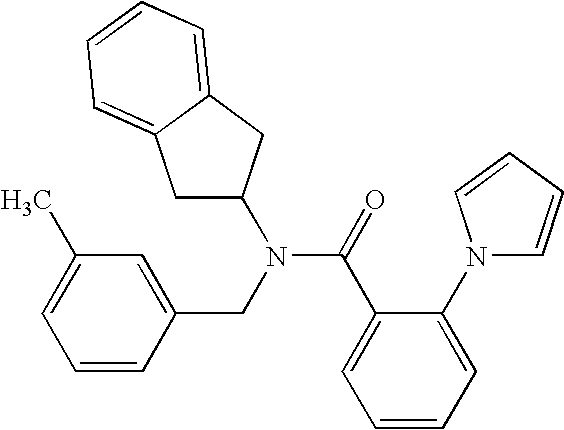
C1=CC(CN(C(C2=CC=CC=C2N2C=CC=C2)=O)C2CC3=CC=CC=C3C2)=CC(C)=C1
